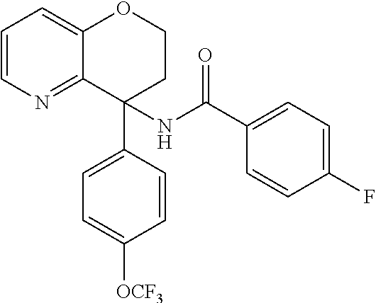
C1=CN=C2C(=C1)OCCC2(NC(C1=CC=C(F)C=C1)=O)C1=CC=C([OCF3])C=C1
